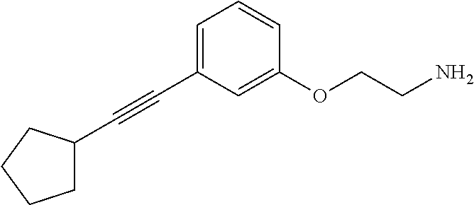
C(#CC1=CC=CC(OCCN)=C1)C1CCCC1
